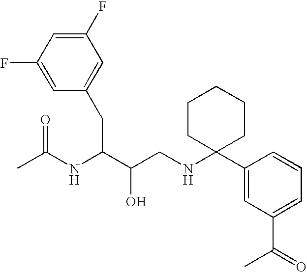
C1(F)=CC(F)=CC(CC(NC(C)=O)C(O)CNC2(C3=CC(C(=O)C)=CC=C3)CCCCC2)=C1
